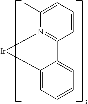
C12=CC=CC=C1[Ir]N1=C2C=CC=C1C
